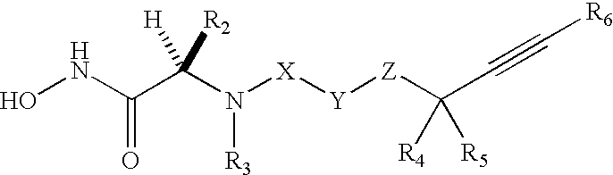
ONC(C(N([X][Y][Z]C(C#C[R6])([R4])[R5])[R3])([R2])[H])=O
